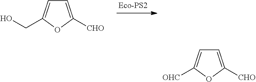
C1=C([CHO])OC(CO)=C1.C1=C([CHO])OC([OHC])=C1
